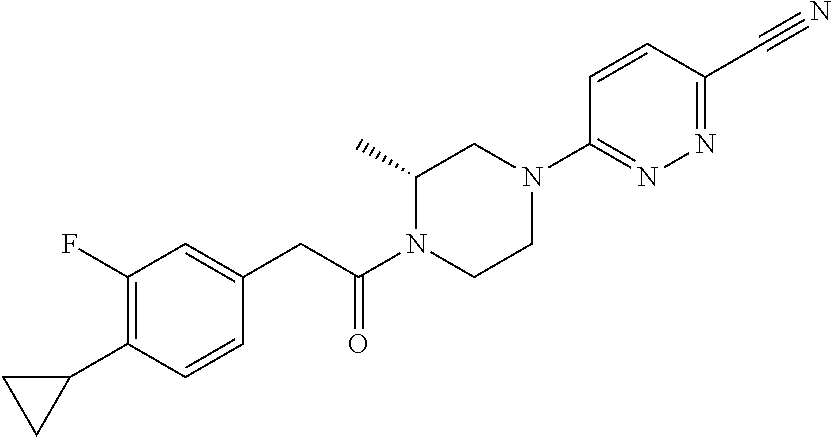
C1=CC(CC(N2CCN(C3=NN=C(C#N)C=C3)CC2C)=O)=CC(F)=C1C1CC1
